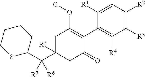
C1=C([R1])C(C2=C(O[G])CC(C([R7])([R6])C3CCCCS3)([R5])CC2=O)=C([R4])C([R3])=C1[R2]
